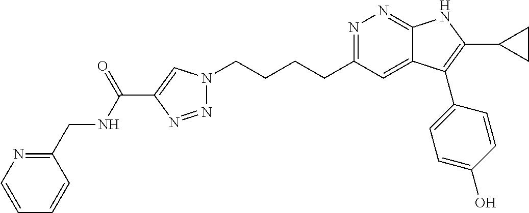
N1=C(CCCCN2N=NC(C(NCC3=NC=CC=C3)=O)=C2)C=C2C(=N1)NC(C1CC1)=C2C1=CC=C(O)C=C1
